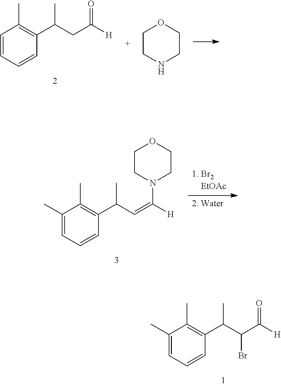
C1(C)=CC=CC(C(C(C([H])=O)Br)C)=C1C.C1=CC=CC(C(CC([H])=O)C)=C1C.C1CNCCO1.C1(C)=CC=CC(C(C=C([H])N2CCOCC2)C)=C1C
